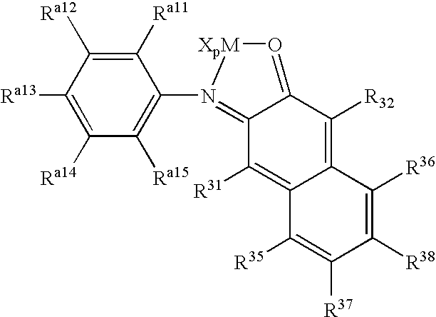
C1([Ra13])=C([Ra14])C([Ra15])=C(N2=C3C([R31])=C4C(=C([R32])C3=O[XpM]2)C([R36])=C([R38])C([R37])=C4[R35])C([Ra11])=C1[Ra12]
